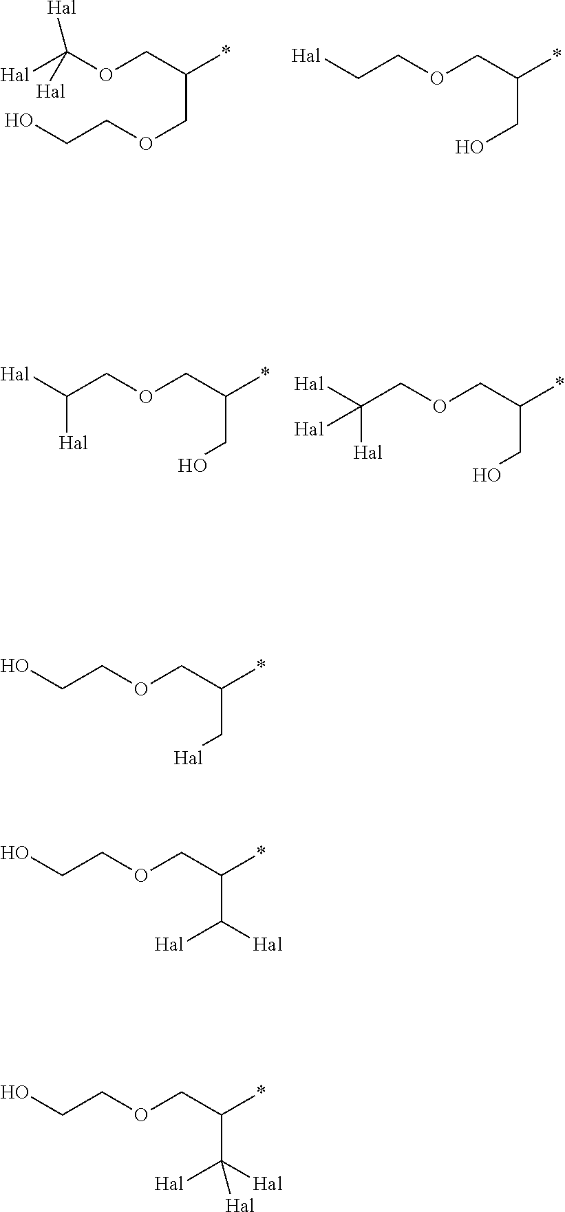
[Hal]C(OCC(COCCO)*)([Hal])[Hal].C([Hal])COCC(CO)*.O(CC([Hal])[Hal])CC(CO)*.O(CC([Hal])([Hal])[Hal])CC(CO)*.O(CCO)CC(C[Hal])*.O(CCO)CC(C([Hal])[Hal])*.O(CCO)CC(C([Hal])([Hal])[Hal])*
